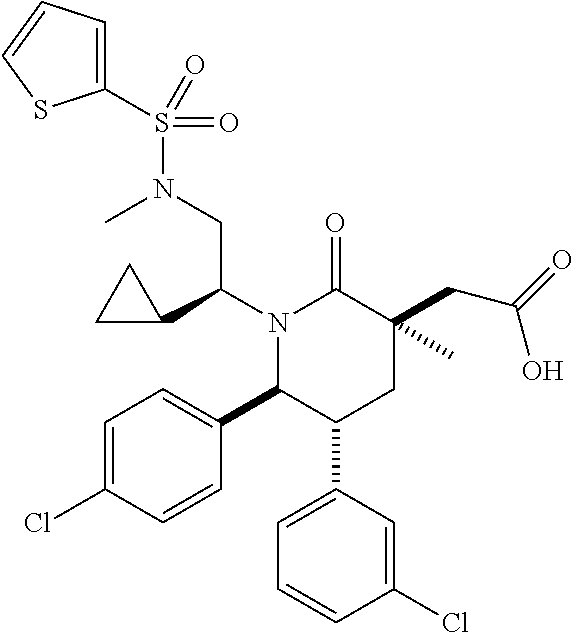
C1(S(=O)(=O)N(C)CC(C2CC2)N2C(C3=CC=C(Cl)C=C3)C(C3=CC=CC(Cl)=C3)CC(C)(CC(=O)O)C2=O)=CC=CS1
